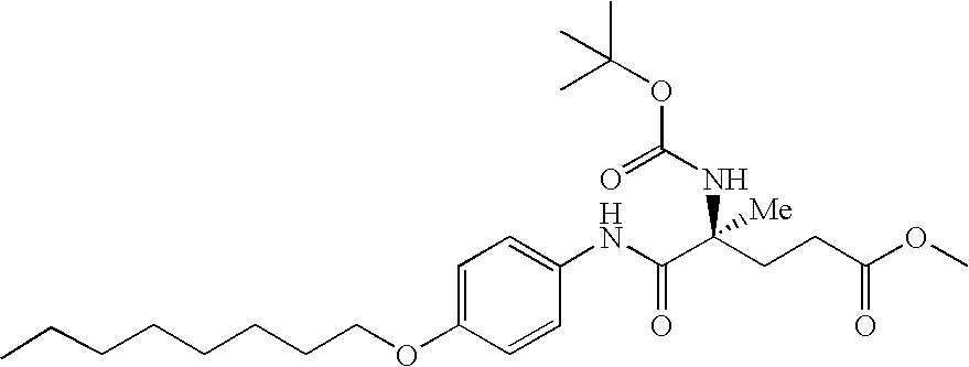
C1=C(OCCCCCCCC)C=CC(NC(C(CCC(OC)=O)(NC(=O)OC(C)(C)C)[Me])=O)=C1
